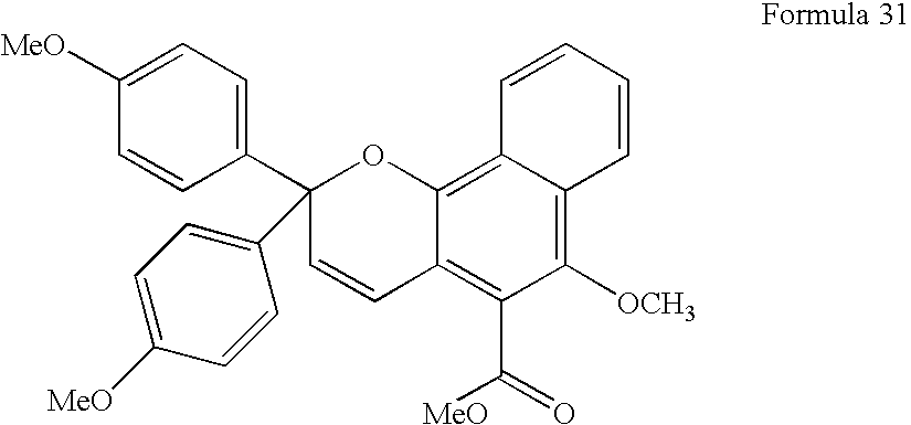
C1=CC2=C(C([MeO])=O)C([OCH3])=C3C(=C2OC1(C1=CC=C([MeO])C=C1)C1=CC=C([MeO])C=C1)C=CC=C3
